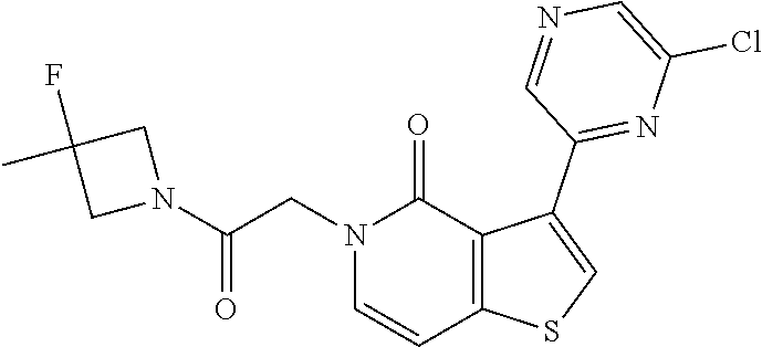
C1=NC=C(Cl)N=C1C1=CSC2=C1C(=O)N(CC(N1CC(C)(F)C1)=O)C=C2
